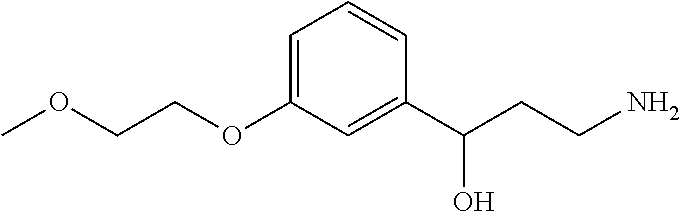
C(OC1=CC=CC(C(CCN)O)=C1)COC
